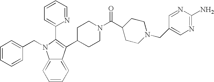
C(N1C2=CC=CC=C2C(C2CCN(C(C3CCN(CC4=CN=C(N)N=C4)CC3)=O)CC2)=C1C1=CC=CC=N1)C1=CC=CC=C1
